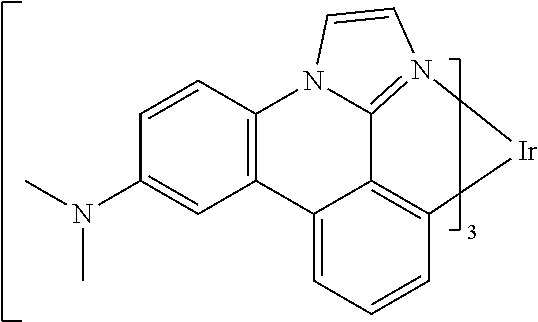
C12=C(C=C(N(C)C)C=C1)C1=CC=CC3=C1C1=N([Ir]3)C=CN21
